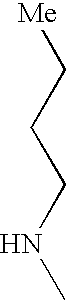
C(CCNC)[Me]
